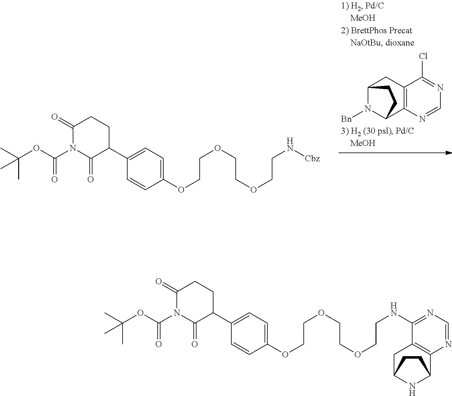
C(OC(=O)N1C(=O)C(C2=CC=C(OCCOCCOCCN[Cbz])C=C2)CCC1=O)(C)(C)C.C12=C(N=CN=C1Cl)C1N([Bn])C(C2)CC1.C(OC(=O)N1C(=O)C(C2=CC=C(OCCOCCOCCNC3=NC=NC4=C3CC3NC4CC3)C=C2)CCC1=O)(C)(C)C
